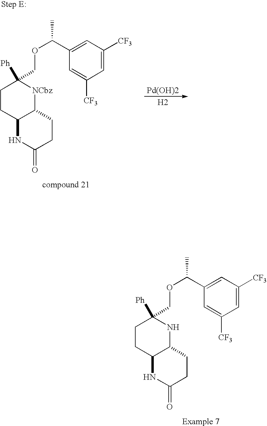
C1=C([CF3])C=C(C(OCC2([Ph])CCC3C(N2)CCC(=O)N3)C)C=C1[CF3].C1=C([CF3])C=C(C(OCC2([Ph])CCC3C([NCbz]2)CCC(=O)N3)C)C=C1[CF3].[Pd(OH)2].[H2]
